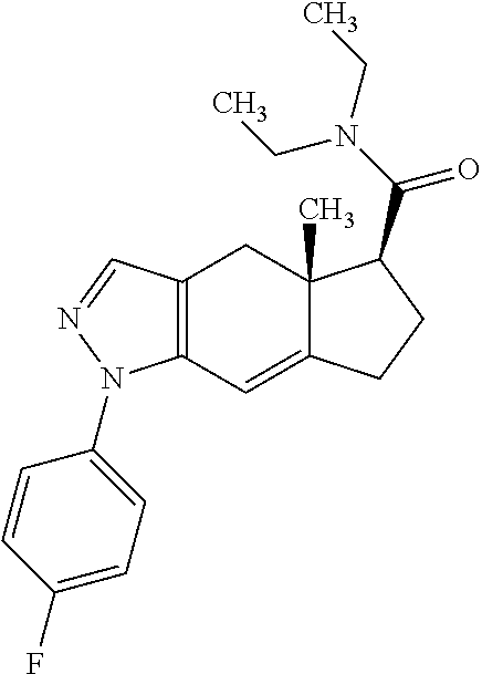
C12=C(C=C3C(C)(C1)C(C(N(CC)CC)=O)CC3)N(C1=CC=C(F)C=C1)N=C2
